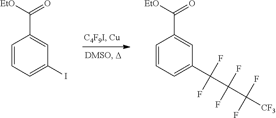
C1=CC=C(I)C=C1C([EtO])=O.C1=CC=C(C(C(C([CF3])(F)F)(F)F)(F)F)C=C1C([EtO])=O
